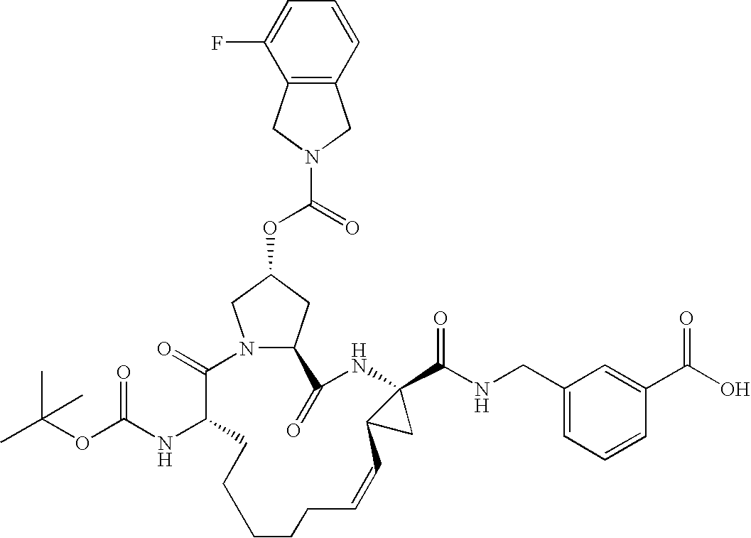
N12C(CC(OC(=O)N3CC4=C(C3)C(F)=CC=C4)C1)C(=O)NC1(C(NCC3=CC=CC(C(O)=O)=C3)=O)C(C1)C=CCCCCCC(NC(OC(C)(C)C)=O)C2=O
